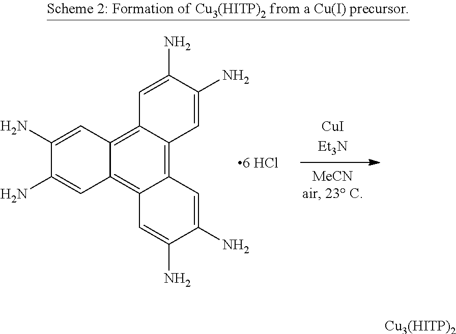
C12=C3C(=C4C(=C1C=C(N)C(N)=C2)C=C(N)C(N)=C4)C=C(N)C(N)=C3.[Cu3(HITP)2]
